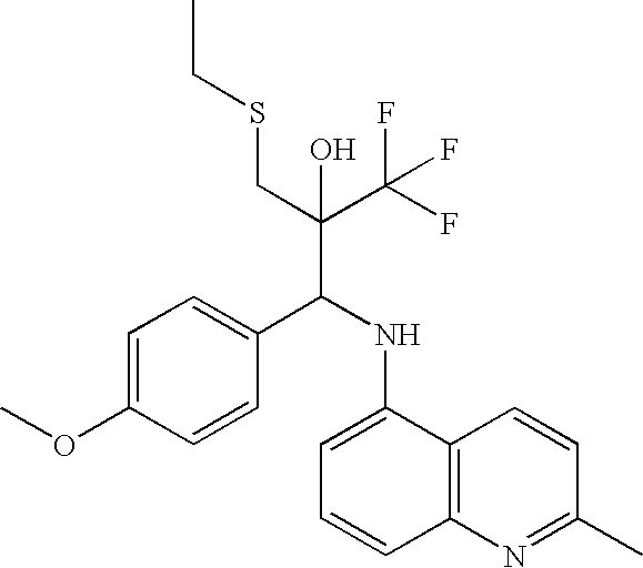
C1=C(OC)C=CC(C(NC2=CC=CC3=C2C=CC(C)=N3)C(C(F)(F)F)(CSCC)O)=C1
